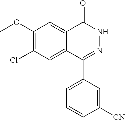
C1(OC)=C(Cl)C=C2C(=C1)C(=O)NN=C2C1=CC=CC([CN])=C1
